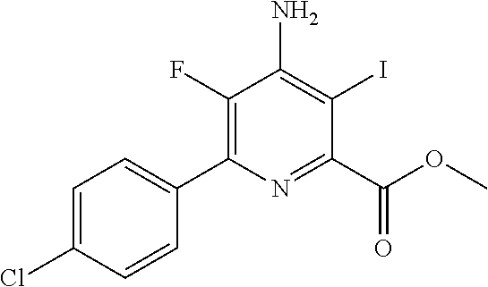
C1(F)=C(C2=CC=C(Cl)C=C2)N=C(C(OC)=O)C(I)=C1N
